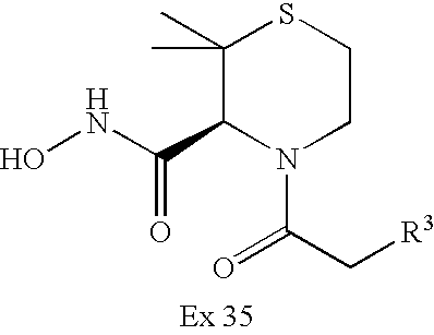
ONC(C1N(C(C[R3])=O)CCSC1(C)C)=O
